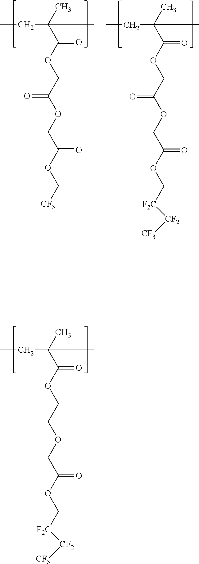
CCC(C(OCCOCC(OC[F2C][CF2][CF3])=O)=O)(C)C.CCC(C(OCC(OCC(OC[F2C][CF2][CF3])=O)=O)=O)(C)C.CCC(C(OCC(OCC(OC[CF3])=O)=O)=O)(C)C
